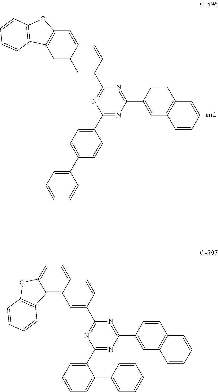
N1=C(C2=CC3=CC4=C(C=C3C=C2)OC2=C4C=CC=C2)N=C(C2=CC3=C(C=C2)C=CC=C3)N=C1C1=CC=C(C2=CC=CC=C2)C=C1.C1(C2=CC3=C4C(=CC=C3C=C2)OC2=C4C=CC=C2)=NC(C2=CC=CC=C2C2=CC=CC=C2)=NC(C2=CC3=C(C=C2)C=CC=C3)=N1
